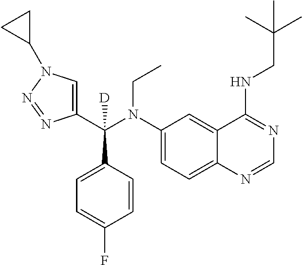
C1(C(N(C2=CC=C3C(=C2)C(NCC(C)(C)C)=NC=N3)CC)(C2=CC=C(F)C=C2)[D])=CN(C2CC2)N=N1
